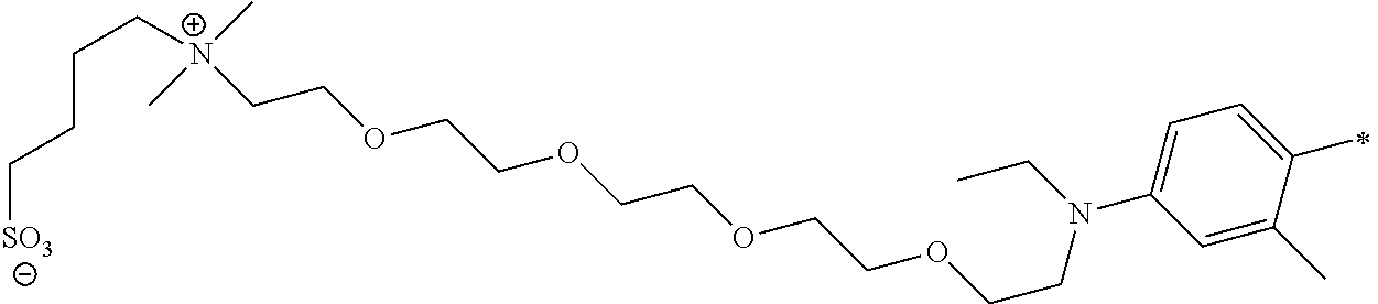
[N+](CCOCCOCCOCCOCCN(CC)C1=CC=C(C)C(C)=C1)(C)(C)CCCC[SO3]
